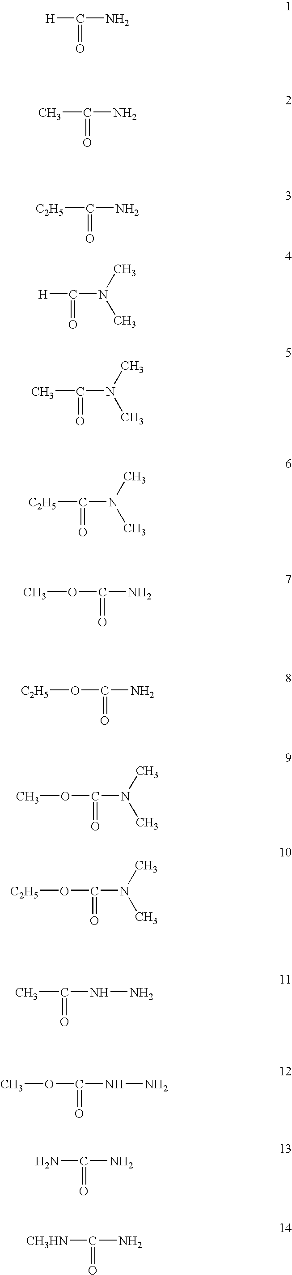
[H]C(N)=O.CC(N)=O.[C2H5]C(N)=O.[H]C(=O)N(C)C.CC(N(C)C)=O.[C2H5]C(=O)N(C)C.COC(=O)N.[C2H5]OC(N)=O.COC(N(C)C)=O.[C2H5]OC(N(C)C)=O.CC(NN)=O.COC(NN)=O.NC(N)=O.[CH3HN]C(N)=O
